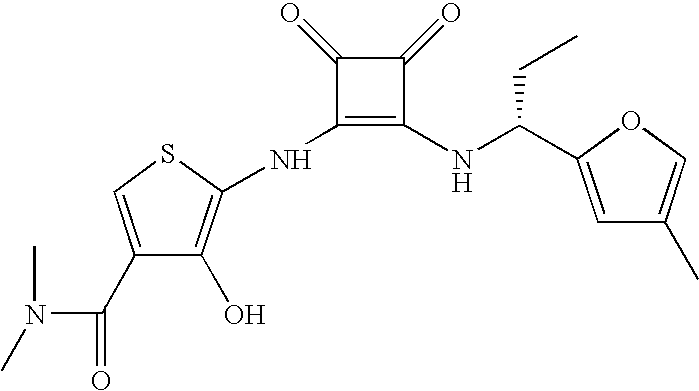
N(C1=C(NC(CC)C2=CC(C)=CO2)C(=O)C1=O)C1=C(O)C(C(=O)N(C)C)=CS1
